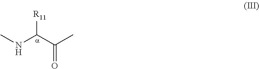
[R11]C(C(C)=O)NC
